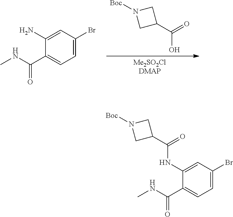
[Me2SO2ClDMAP].OC(C1CN([Boc])C1)=O.C1(C(NC)=O)=CC=C(Br)C=C1N.C1(C(NC)=O)=CC=C(Br)C=C1NC(C1CN([Boc])C1)=O
